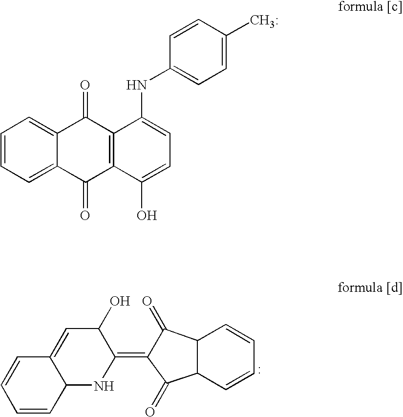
C1=CC=CC2C1=CC(O)C(=C1C(=O)C3C(C=CC=C3)C1=O)N2.C1=CC=C2C(=C1)C(=O)C1=C(C2=O)C(O)=CC=C1NC1=CC=C([CH3:])C=C1
